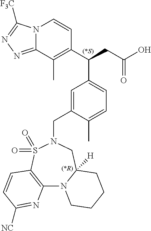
N12C(=NN=C1[F3C])C(C)=C(C(CC(O)=O)C1=CC=C(C)C(CN3S(=O)(=O)C4=C(N5C([H])(C3)CCCC5)N=C([NC])C=C4)=C1)C=C2
